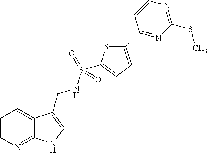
C12=NC=CC=C1C(CNS(=O)(=O)C1=CC=C(C3=NC(SC)=NC=C3)S1)=CN2
